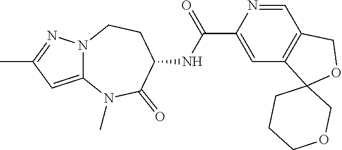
C12=CC(C)=NN1CCC(NC(C1=CC3=C(C=N1)COC31CCCOC1)=O)C(=O)N2C
